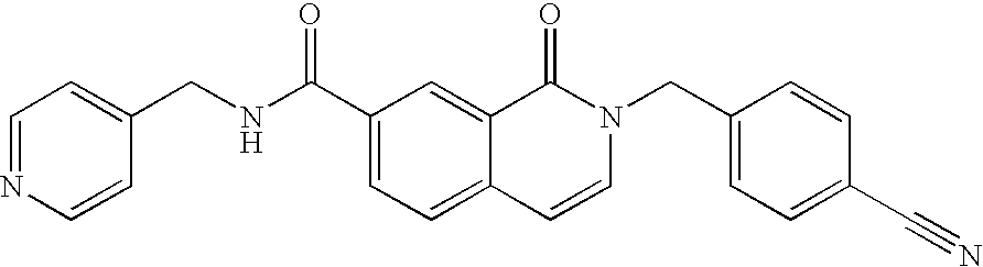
C1=NC=CC(CNC(C2=CC=C3C(=C2)C(=O)N(CC2=CC=C(C#N)C=C2)C=C3)=O)=C1
